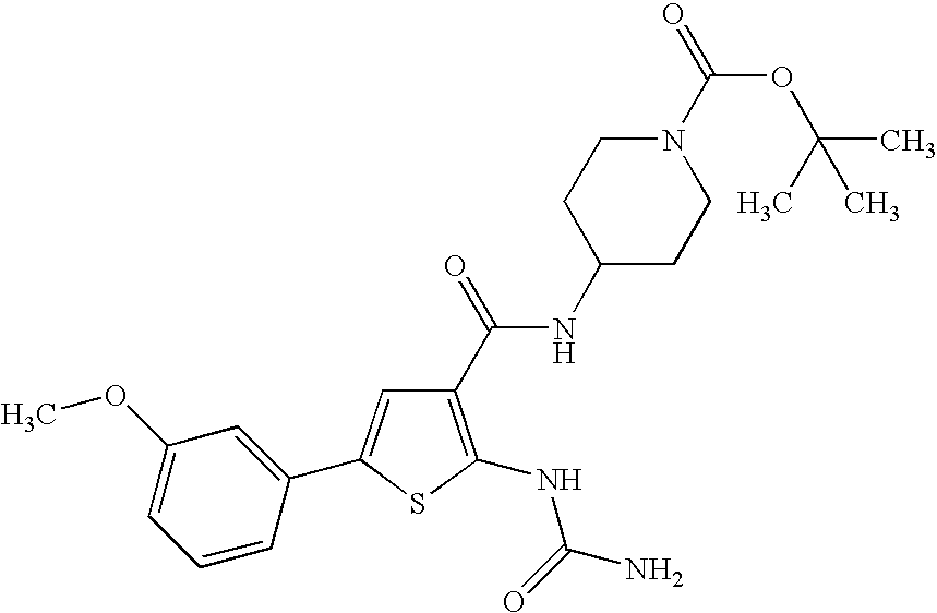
C1(NC(=O)N)=C(C(NC2CCN(C(OC(C)(C)C)=O)CC2)=O)C=C(C2=CC(OC)=CC=C2)S1
